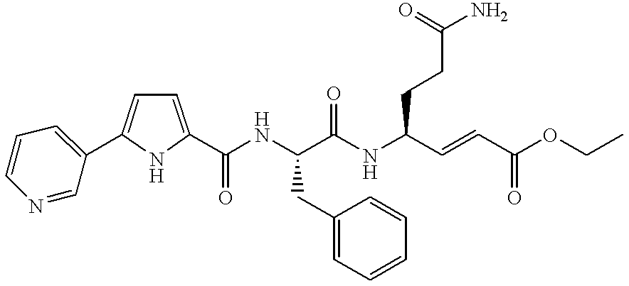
C1=CN=CC(C2=CC=C(C(NC(C(NC(C=CC(OCC)=O)CCC(N)=O)=O)CC3=CC=CC=C3)=O)N2)=C1
